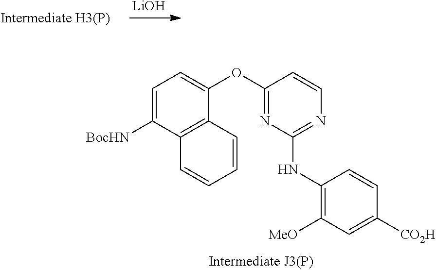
[LiOH].C1=C([BocHN])C2=C(C(OC3=NC(NC4=C([MeO])C=C([CO2H])C=C4)=NC=C3)=C1)C=CC=C2
